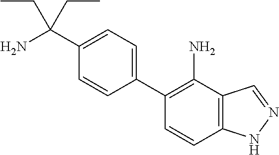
C1=C(C(N)(CC)CC)C=CC(C2=C(N)C3=C(C=C2)NN=C3)=C1
